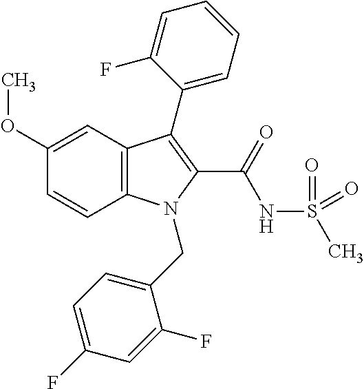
C1(OC)=CC2=C(C=C1)N(CC1=CC=C(F)C=C1F)C(C(NS(C)(=O)=O)=O)=C2C1=CC=CC=C1F
